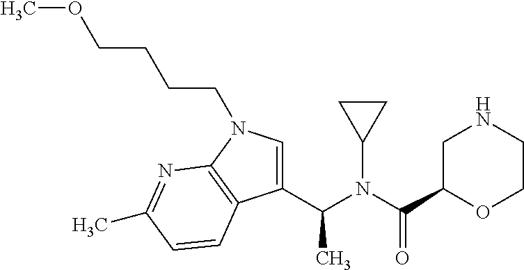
C1=C(C(N(C(C2OCCNC2)=O)C2CC2)C)C2=C(N1CCCCOC)N=C(C)C=C2
